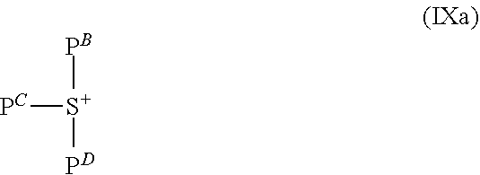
[PC][S+]([PB])[PD]
